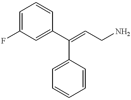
C1=C(F)C=C(C(=CCN)C2=CC=CC=C2)C=C1
